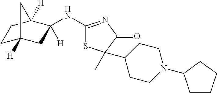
C1(NC2([H])CC3([H])CCC2([H])C3)=NC(=O)C(C)(C2CCN(C3CCCC3)CC2)S1
